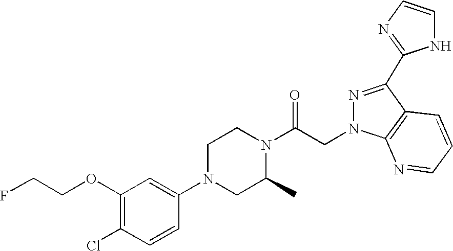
C1(OCCF)=C(Cl)C=CC(N2CC(C)N(C(CN3C4=C(C(C5=NC=CN5)=N3)C=CC=N4)=O)CC2)=C1
